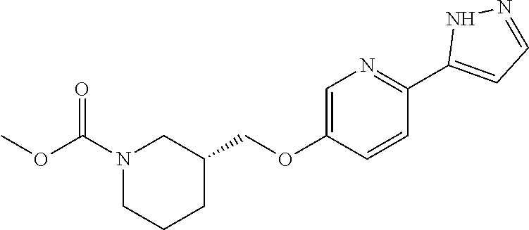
C1=C(OCC2CN(C(OC)=O)CCC2)C=CC(C2=CC=NN2)=N1
